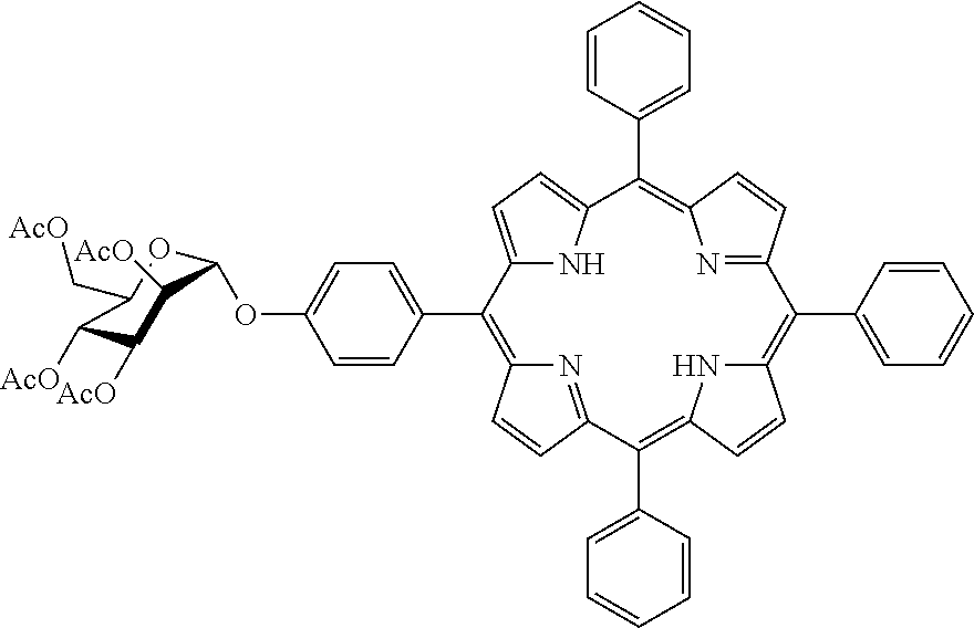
C12=CC=C(N1)C(C1=CC=CC=C1)=C1N=C(C=C1)C(C1=CC=CC=C1)=C1NC(=C(C3=CC=CC=C3)C3=NC(=C2C2=CC=C(OC4C([AcO])C([AcO])C([AcO])C(C[AcO])O4)C=C2)C=C3)C=C1
